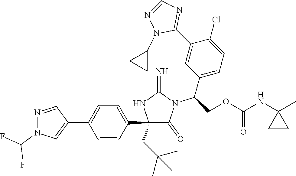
C1(C2=CC=C(C3=CN(C(F)F)N=C3)C=C2)(CC(C)(C)C)C(=O)N(C(C2=CC=C(Cl)C(C3=NC=NN3C3CC3)=C2)COC(NC2(C)CC2)=O)C(=N)N1
